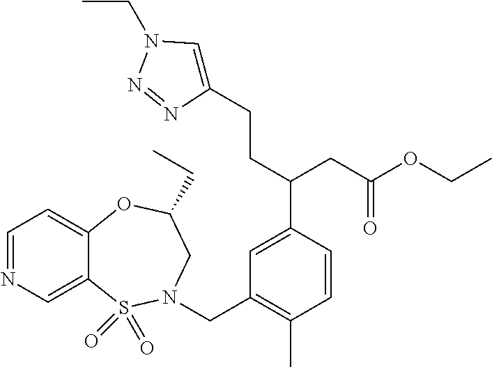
C1=C(C(CC(OCC)=O)CCC2=CN(CC)N=N2)C=CC(C)=C1CN1S(=O)(=O)C2=CN=CC=C2OC(CC)C1
